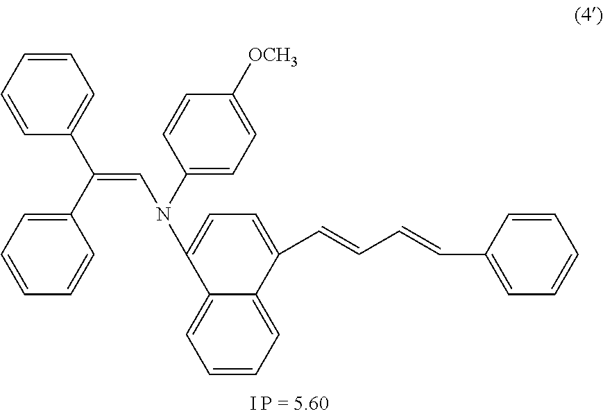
C12=CC=CC=C1C(C=CC=CC1=CC=CC=C1)=CC=C2N(C=C(C1=CC=CC=C1)C1=CC=CC=C1)C1=CC=C([OCH3])C=C1
